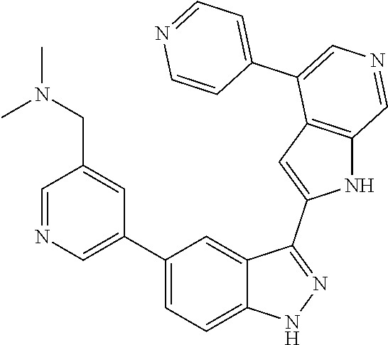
C1(C2=CN=CC(CN(C)C)=C2)=CC=C2C(=C1)C(C1=CC3=C(N1)C=NC=C3C1=CC=NC=C1)=NN2
